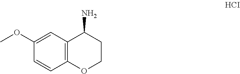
C1(OC)=CC2=C(C=C1)OCCC2N
